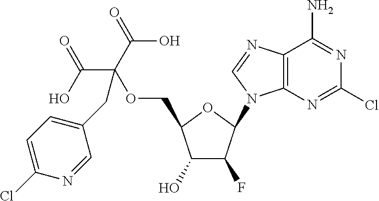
C1(O)C(F)C(N2C3=C(C(N)=NC(Cl)=N3)N=C2)OC1COC(CC1=CC=C(Cl)N=C1)(C(O)=O)C(=O)O
